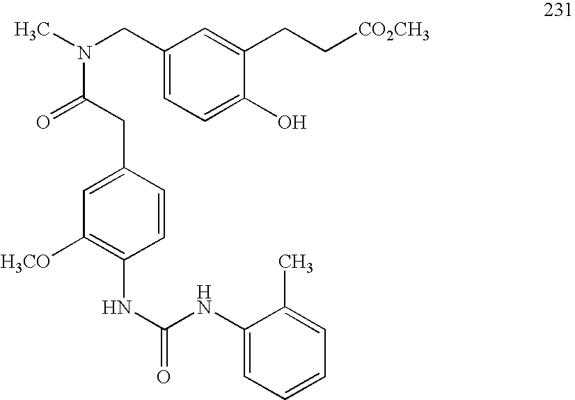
OC1=CC=C(CN(C)C(=O)CC2=CC([H3CO])=C(NC(NC3=CC=CC=C3C)=O)C=C2)C=C1CC[CO2CH3]
